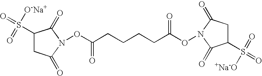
C1(S(=O)([O-Na+])=O)CC(=O)N(OC(CCCCC(ON2C(=O)CC(S(=O)(=O)[+Na-O])C2=O)=O)=O)C1=O
